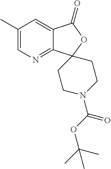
C1(C)=CN=C2C(=C1)C(=O)OC21CCN(C(OC(C)(C)C)=O)CC1
